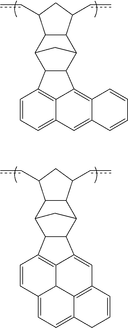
C12C(C(cc)CC1cc)C1C3C4=C5C(=CC6=CC=CC(=C64)C3C2C1)C=CC=C5.C12C(C(cc)CC1cc)C1C3C4=CC5=C6C7C(=CC=C6CC=C5)C=CC(=C74)C3C2C1
